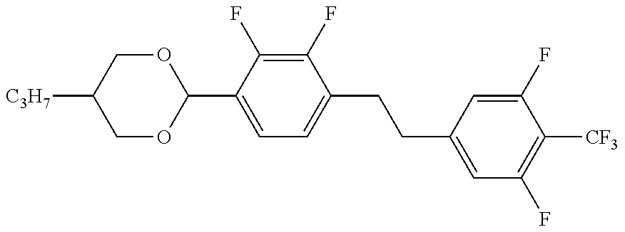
C1OC(C2=CC=C(CCC3=CC(F)=C([CF3])C(F)=C3)C(F)=C2F)OCC1[C3H7]
